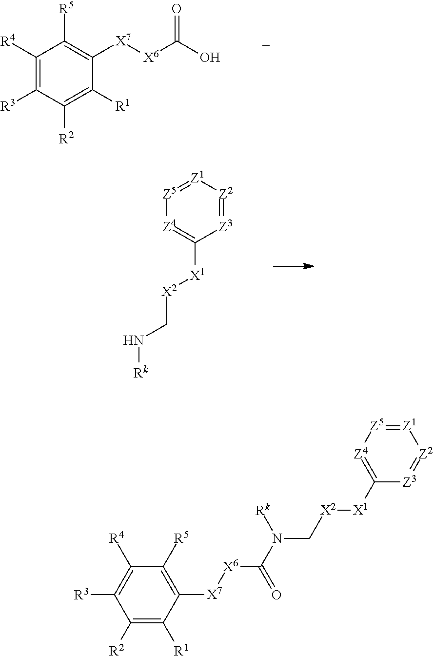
C1([R4])=C([R3])C([R2])=C([R1])C([X7][X6]C(O)=O)=C1[R5].[Z3]1=[Z2][Z1]=[Z5][Z4]=C1[X1][X2]CN[Rk].C1([R2])=C([R1])C([X7][X6]C(N([Rk])C[X2][X1]C2=[Z4][Z5]=[Z1][Z2]=[Z3]2)=O)=C([R5])C([R4])=C1[R3]
